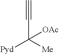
C(C([Me])([Pyd])[OAc])#C
